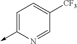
C1=C(->C)N=CC([CF3])=C1
